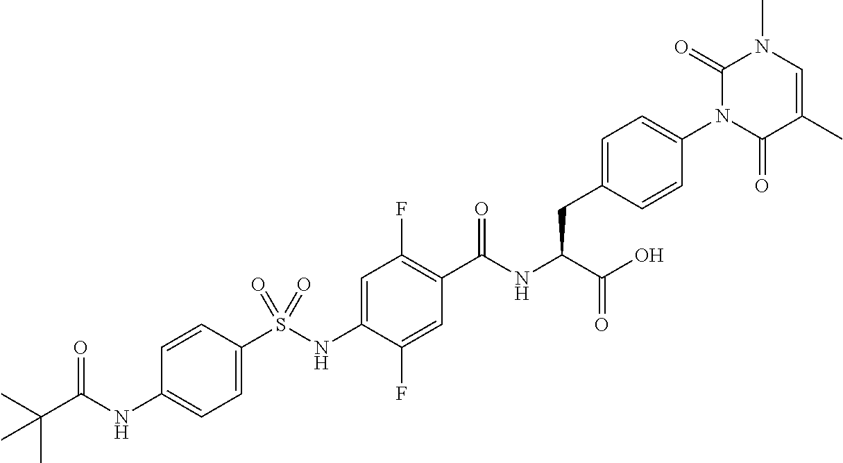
C1=C(S(NC2=CC(F)=C(C(NC(C(O)=O)CC3=CC=C(N4C(=O)C(C)=CN(C)C4=O)C=C3)=O)C=C2F)(=O)=O)C=CC(NC(C(C)(C)C)=O)=C1
